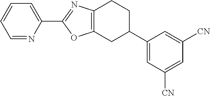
C1=NC(C2=NC3=C(CC(C4=CC([CN])=CC([CN])=C4)CC3)O2)=CC=C1
